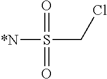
O=S(=O)(CCl)[*N]
